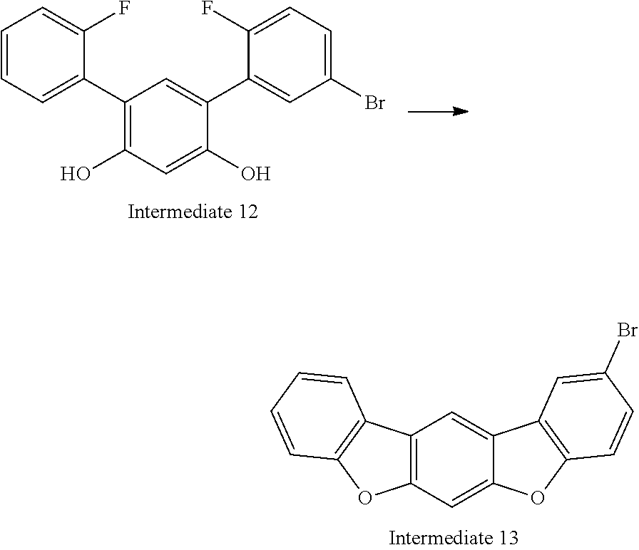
C12=C(C=C3C(=C1)C1=C(O3)C=CC(Br)=C1)OC1=C2C=CC=C1.C1=CC=C(C2=C(O)C=C(O)C(C3=CC(Br)=CC=C3F)=C2)C(F)=C1
